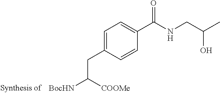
C1=C(CC([COOMe])[BocHN])C=CC(C(NCC(C)O)=O)=C1
